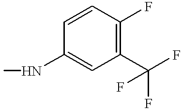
C1(C(F)(F)F)=C(F)C=CC(NC)=C1
